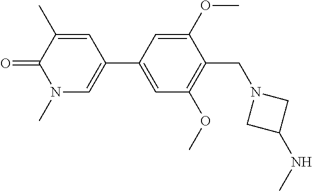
C1=C(C2=CN(C)C(=O)C(C)=C2)C=C(OC)C(CN2CC(NC)C2)=C1OC
